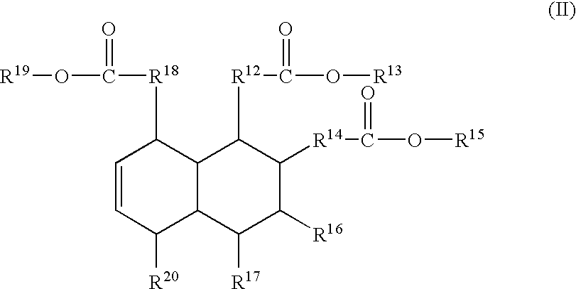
C1=CC([R20])C2C(C1[R18]C(O[R19])=O)C([R12]C(O[R13])=O)C([R14]C(O[R15])=O)C([R16])C2[R17]
